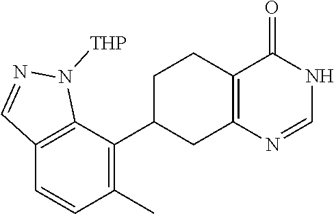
C12=C(C(C3CCC4=C(C3)N=CNC4=O)=C(C)C=C1)N([THP])N=C2
